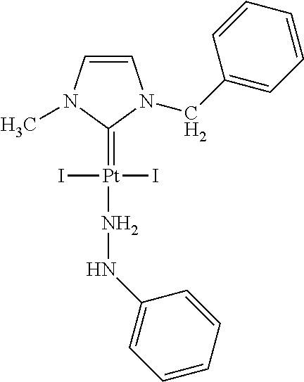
C1=CN(C)C(=[Pt](NNC2=CC=CC=C2)(I)I)N1CC1=CC=CC=C1
